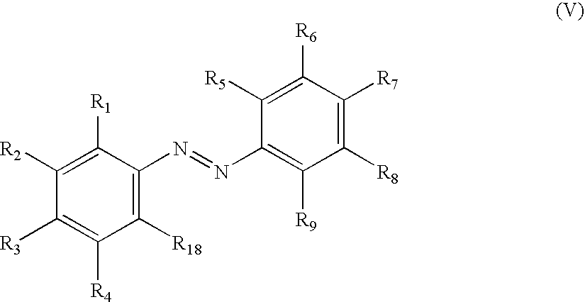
C1([R18])=C(N=NC2=C([R9])C([R8])=C([R7])C([R6])=C2[R5])C([R1])=C([R2])C([R3])=C1[R4]
